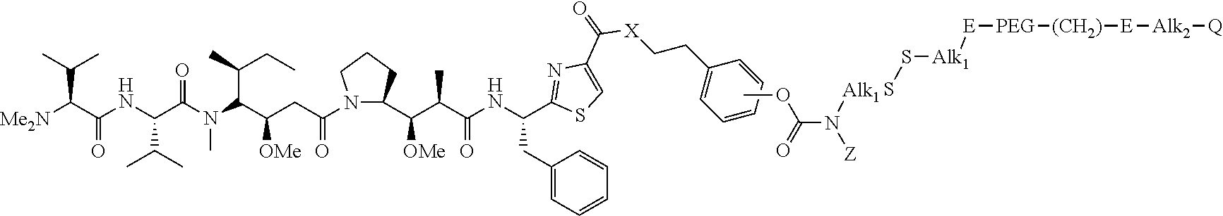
[Me2N]C(C(NC(C(N(C(C(CC(=O)N1CCCC1C(C(C(NC(CC1=CC=CC=C1)C1=NC(C(=O)[X]CCC2=CC=CC=C2)=CS1)=O)C)[OMe])[OMe])C(C)CC)C)=O)C(C)C)=O)C(C)C.COC(N([Alk1]SS[Alk1][E][PEG][(CH2)][E][Alk2][Q])[Z])=O
